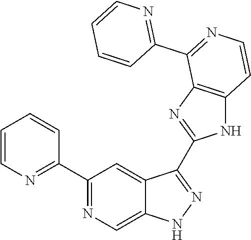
C1(C2=NC=C3C(=C2)C(C2=NC4=C(N2)C=CN=C4C2=NC=CC=C2)=NN3)=NC=CC=C1
